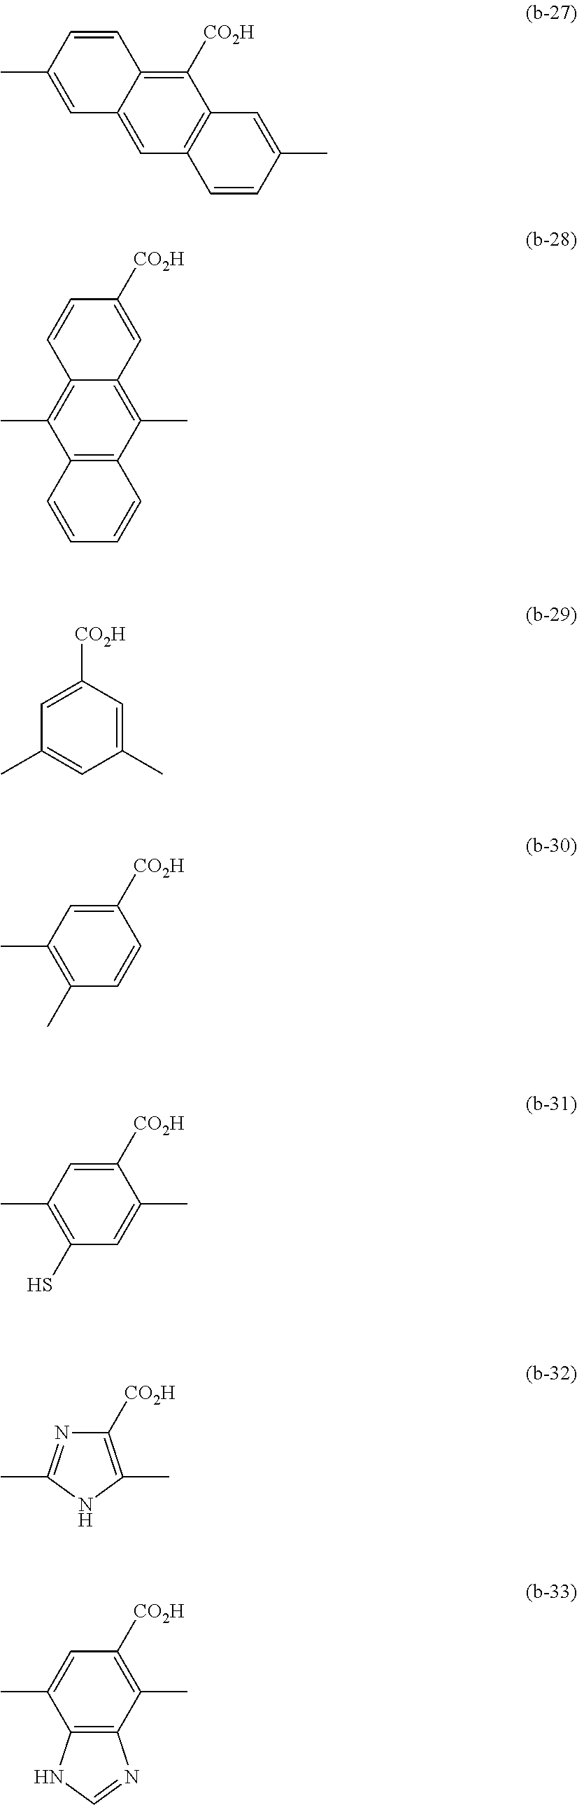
C1([CO2H])=C2C(=CC3=C1C=C(C)C=C3)C=C(C)C=C2.C12=C(C(C)=C3C(=C1C)C=CC([CO2H])=C3)C=CC=C2.C1=C(C)C=C(C)C=C1[CO2H].C1([CO2H])=CC(C)=C(C)C=C1.C1([CO2H])=CC(C)=C(S)C=C1C.C1([CO2H])=C(C)NC(C)=N1.C1([CO2H])=C(C)C2=C(C(C)=C1)NC=N2
